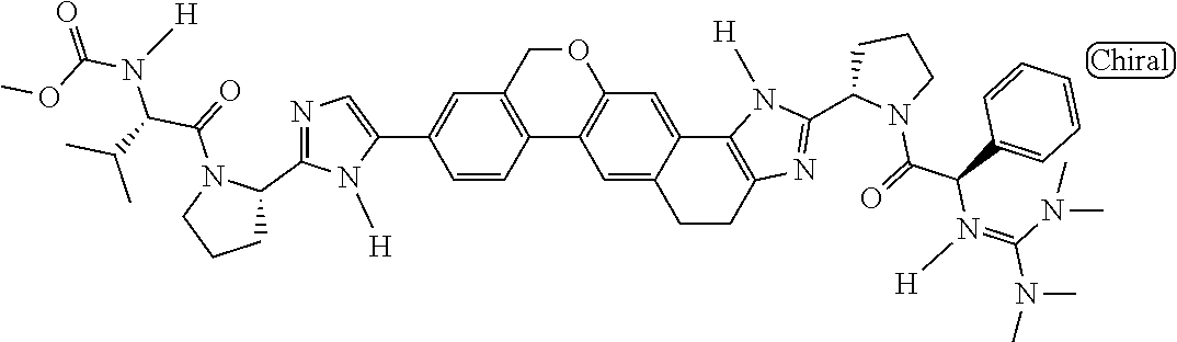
C1=CC2=C(C=C1C1=CN=C(C3N(C(=O)C(C(C)C)N(C(=O)OC)[H])CCC3)N1[H])COC1=C2C=C2C(=C1)C1=C(CC2)N=C(C2N(C(=O)C(C3=CC=CC=C3)N(=C(N(C)C)N(C)C)[H])CCC2)N1[H]
